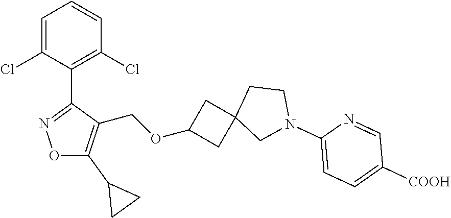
C1=C(Cl)C(C2=NOC(C3CC3)=C2COC2CC3(C2)CN(C2=CC=C([COOH])C=N2)CC3)=C(Cl)C=C1
